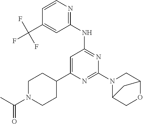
N1=C(N2C3COC(C2)C3)N=C(NC2=NC=CC(C(F)(F)F)=C2)C=C1C1CCN(C(C)=O)CC1
